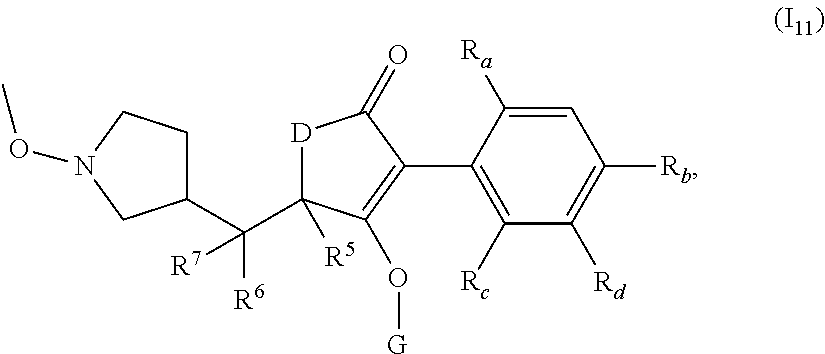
C1=C([Ra])C(C2=C(O[G])C(C(C3CCN(OC)C3)([R6])[R7])([R5])[D]C2=O)=C([Rc])C([Rd])=C1[Rb]
